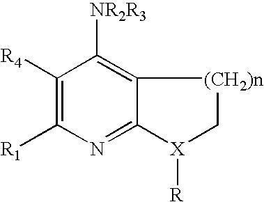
C12=C([NR2R3])C([R4])=C([R1])N=C1[X]([R])C[(CH2)n]2
